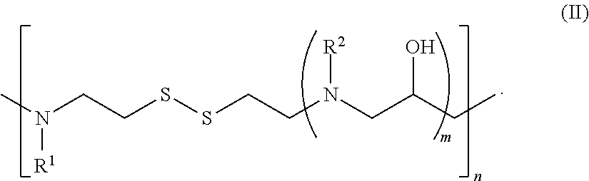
CN(CCSSCCN(CC(CC)O)[R2])[R1]
